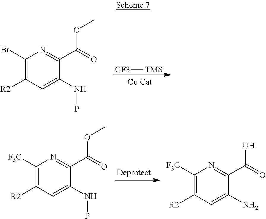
C1(Br)=C([R2])C=C(NP)C(C(=O)OC)=N1.[CF3][TMS].C1([F3C])=C([R2])C=C(NP)C(C(=O)OC)=N1.C1([F3C])=C([R2])C=C(N)C(C(=O)O)=N1
